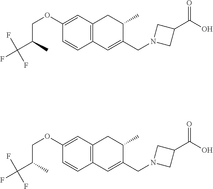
C12=C(C=C(OCC(C(F)(F)F)C)C=C1)CC(C)C(CN1CC(C(=O)O)C1)=C2.C12=C(C=C(OCC(C(F)(F)F)C)C=C1)CC(C)C(CN1CC(C(=O)O)C1)=C2
